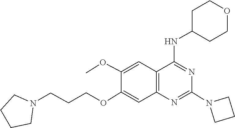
C1CN(C2=NC3=C(C=C(OC)C(OCCCN4CCCC4)=C3)C(NC3CCOCC3)=N2)C1
